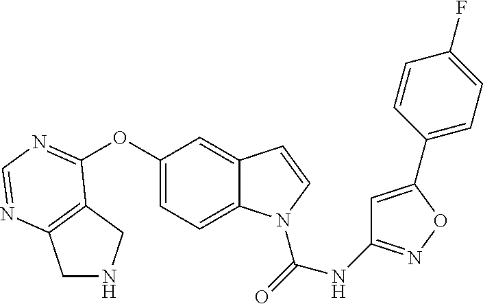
C1(OC2=NC=NC3=C2CNC3)=CC=C2C(=C1)C=CN2C(=O)NC1=NOC(C2=CC=C(F)C=C2)=C1
